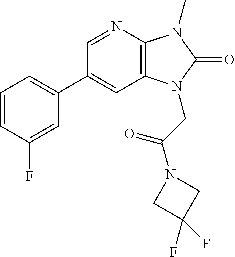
C1(C2=CC=CC(F)=C2)=CC2=C(N=C1)N(C)C(=O)N2CC(N1CC(F)(F)C1)=O
